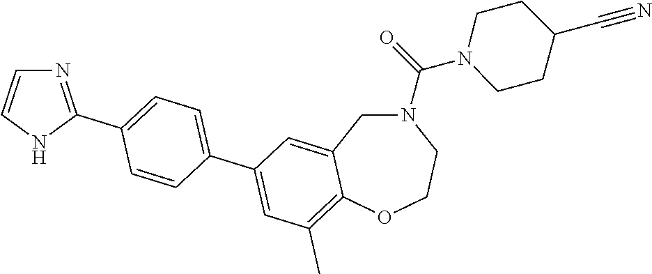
N1(C(=O)N2CCC(C#N)CC2)CC2=CC(C3=CC=C(C4=NC=CN4)C=C3)=CC(C)=C2OCC1
